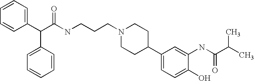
C1(C(C(NCCCN2CCC(C3=CC=C(O)C(NC(C(C)C)=O)=C3)CC2)=O)C2=CC=CC=C2)=CC=CC=C1
